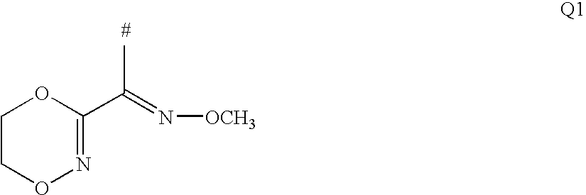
C1CON=C(C(=N[OCH3])C)O1
